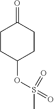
C1CC(OS(C)(=O)=O)CCC1=O
